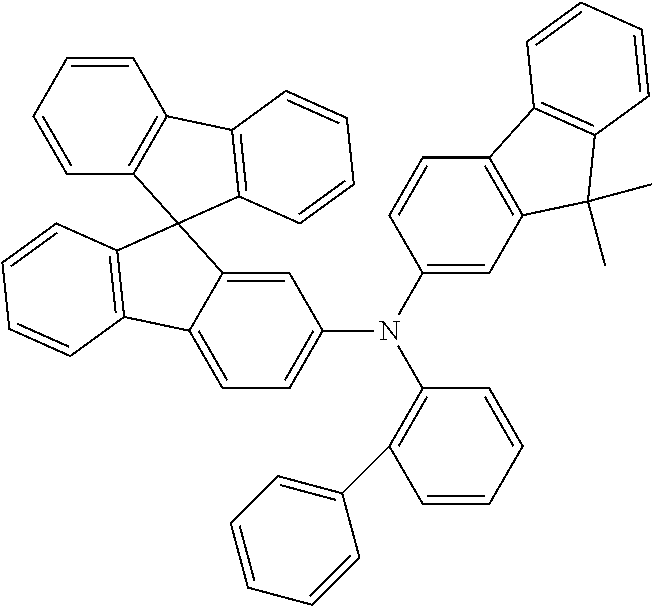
C1=CC=CC2=C1C1(C3=C2C=CC=C3)C2=CC(N(C3=CC4=C(C=C3)C3=C(C4(C)C)C=CC=C3)C3=C(C4=CC=CC=C4)C=CC=C3)=CC=C2C2=C1C=CC=C2
